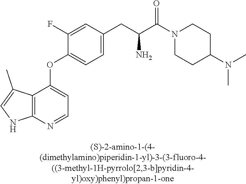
C1(F)=CC(CC(C(N2CCC(N(C)C)CC2)=O)N)=CC=C1OC1=CC=NC2=C1C(C)=CN2
